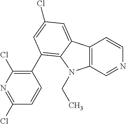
C12=C(C=NC=C1)N(CC)C1=C(C3=C(Cl)N=C(Cl)C=C3)C=C(Cl)C=C21
